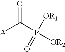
[A]C(P([OR2])([OR1])=O)=O
